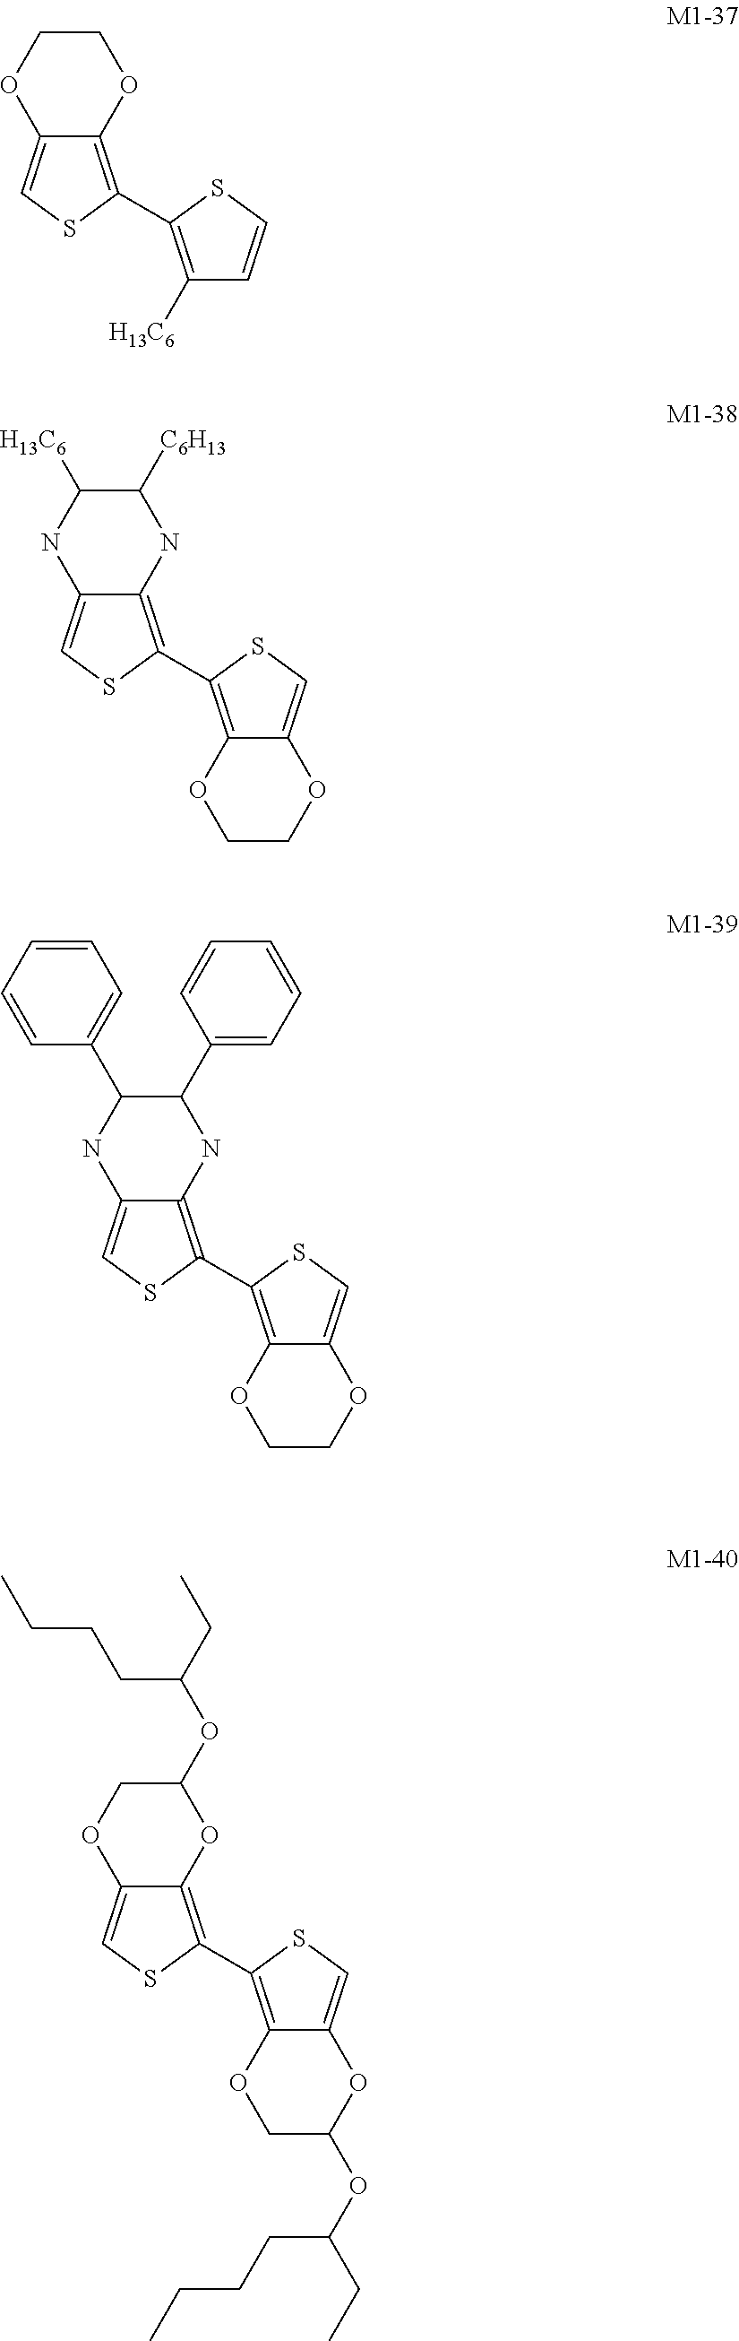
C12=CSC(C3=C([H13C6])C=CS3)=C1OCCO2.C12=CSC(C3=C4C(=CS3)OCCO4)=C1NC(C1=CC=CC=C1)C(C1=CC=CC=C1)N2.C12=CSC(C3=C4C(=CS3)OCCO4)=C1NC([C6H13])C([H13C6])N2.C12=CSC(C3=C4C(=CS3)OC(OC(CC)CCCC)CO4)=C1OC(OC(CC)CCCC)CO2
